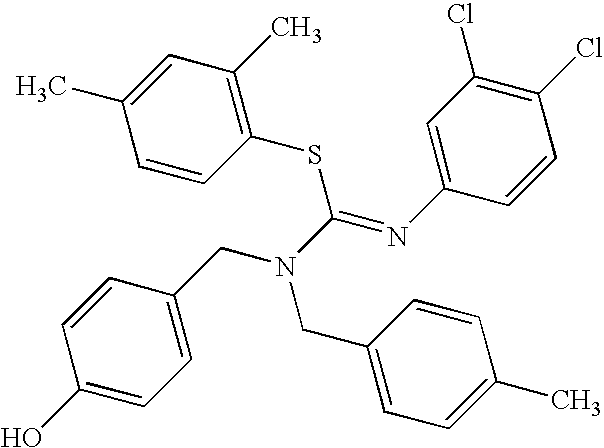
C1=C(CN(CC2=CC=C(C)C=C2)C(=NC2=CC(Cl)=C(Cl)C=C2)SC2=C(C)C=C(C)C=C2)C=CC(O)=C1
